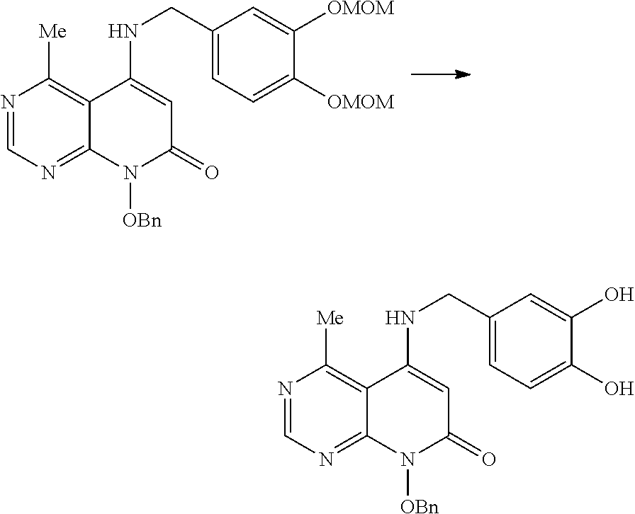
N1=CN=C2C(=C1[Me])C(NCC1=CC=C([OMOM])C([OMOM])=C1)=CC(=O)N2[OBn].N1=CN=C2C(=C1[Me])C(NCC1=CC=C(O)C(O)=C1)=CC(=O)N2[OBn]
